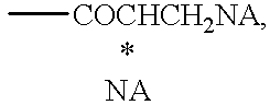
C[COCHCH2NA]
